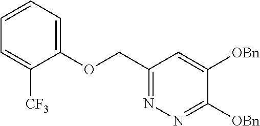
C(C1=NN=C([OBn])C([OBn])=C1)OC1=CC=CC=C1[CF3]
